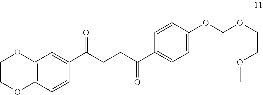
O1CCOC2=C1C=C(C(CCC(C1=CC=C(OCOCCOC)C=C1)=O)=O)C=C2
